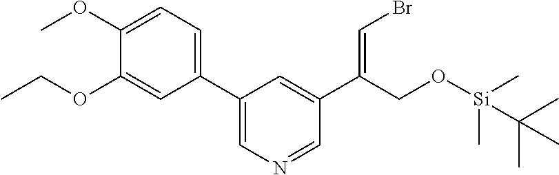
C1(OC)=CC=C(C2=CN=CC(C(=CBr)CO[Si](C)(C)C(C)(C)C)=C2)C=C1OCC
